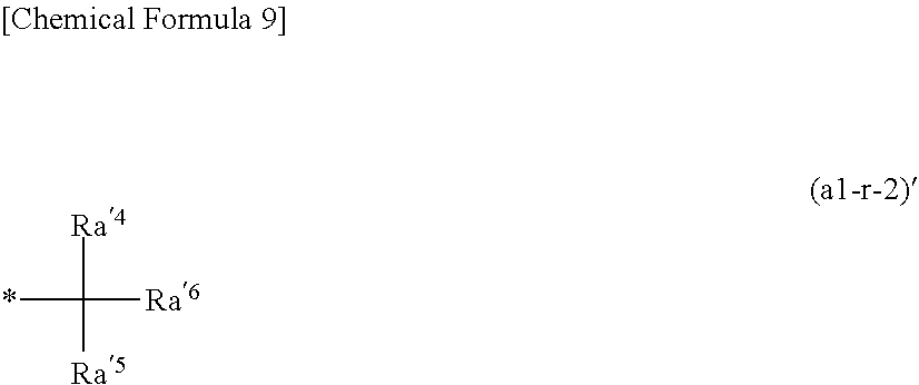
*C([Ra4])([Ra5])[Ra6]
